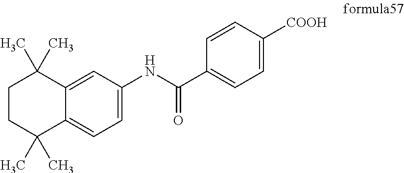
C1CC(C)(C)C2=CC=C(NC(=O)C3=CC=C([COOH])C=C3)C=C2C1(C)C
